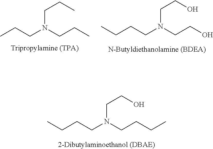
CCCCN(CCCC)CCO.CCCCN(CCO)CCO.CCCN(CCC)CCC
